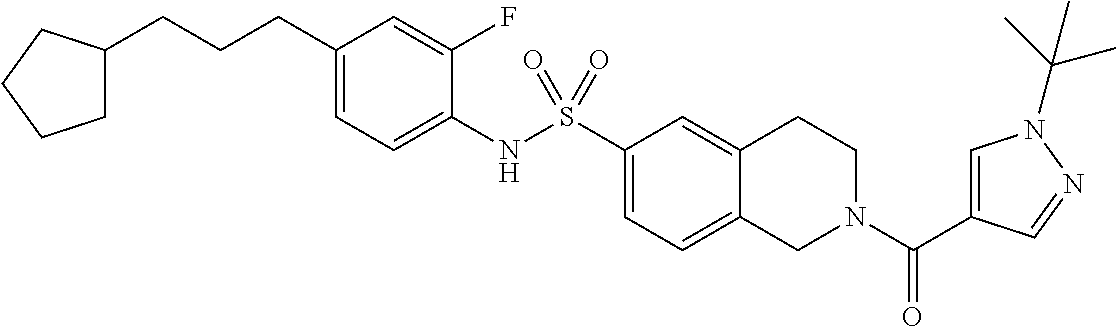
C12=CC=C(S(NC3=CC=C(CCCC4CCCC4)C=C3F)(=O)=O)C=C1CCN(C(C1=CN(C(C)(C)C)N=C1)=O)C2
